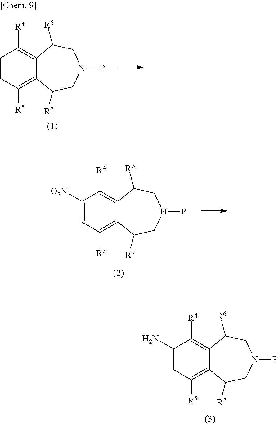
C1=CC([R4])=C2C(=C1[R5])C([R7])CN(P)CC2[R6].C1=C([O2N])C([R4])=C2C(=C1[R5])C([R7])CN(P)CC2[R6].C1=C(N)C([R4])=C2C(=C1[R5])C([R7])CN(P)CC2[R6]
